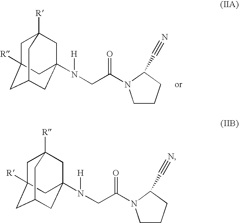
C1C2([R])CC3CC(N(CC(N4CCCC4C#N)=O)[H])(CC1([R])C3)C2.C1C2([R])CC3CC(N(CC(N4CCCC4C#N)=O)[H])(CC1([R])C3)C2
